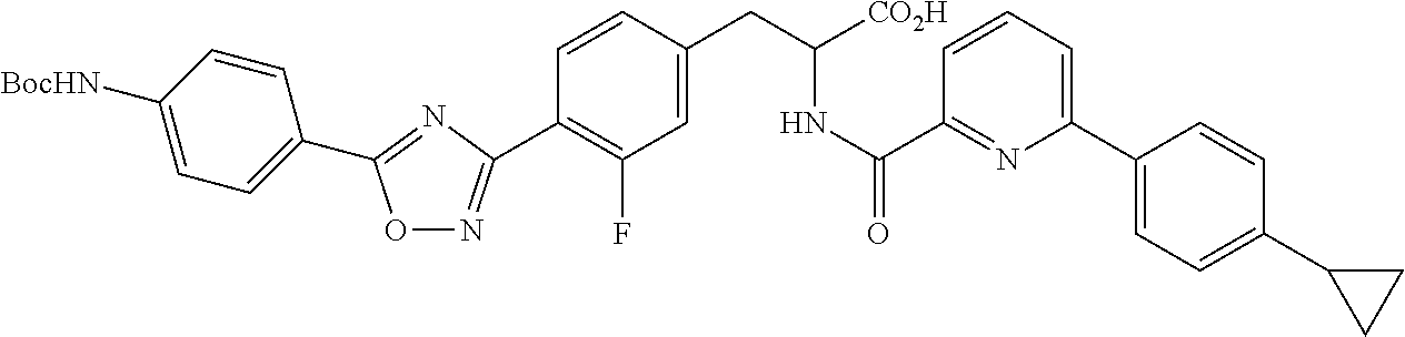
O1N=C(C2=C(F)C=C(CC(NC(C3=NC(C4=CC=C(C5CC5)C=C4)=CC=C3)=O)[CO2H])C=C2)N=C1C1=CC=C([BocHN])C=C1
